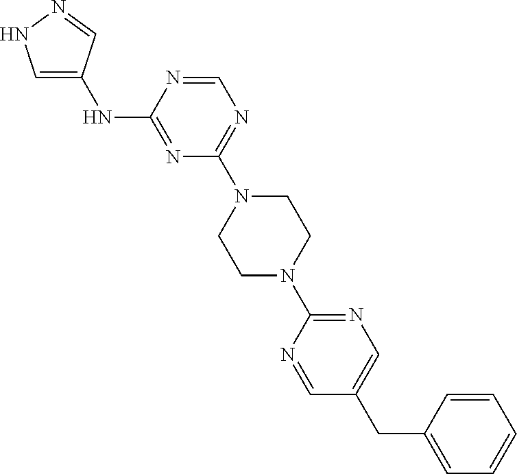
C1=C(NC2=NC(N3CCN(C4=NC=C(CC5=CC=CC=C5)C=N4)CC3)=NC=N2)C=NN1
